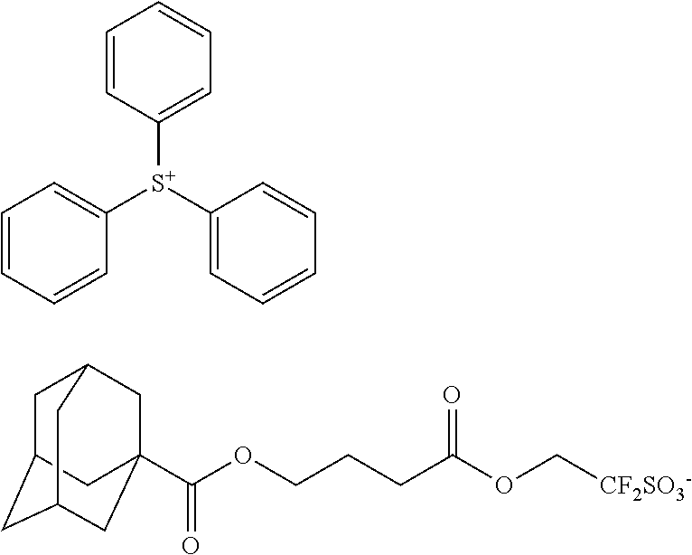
C1=CC([S+](C2=CC=CC=C2)C2=CC=CC=C2)=CC=C1.O(CCCC(OC[CF2SO3-])=O)C(=O)C12CC3CC(CC(C1)C3)C2
